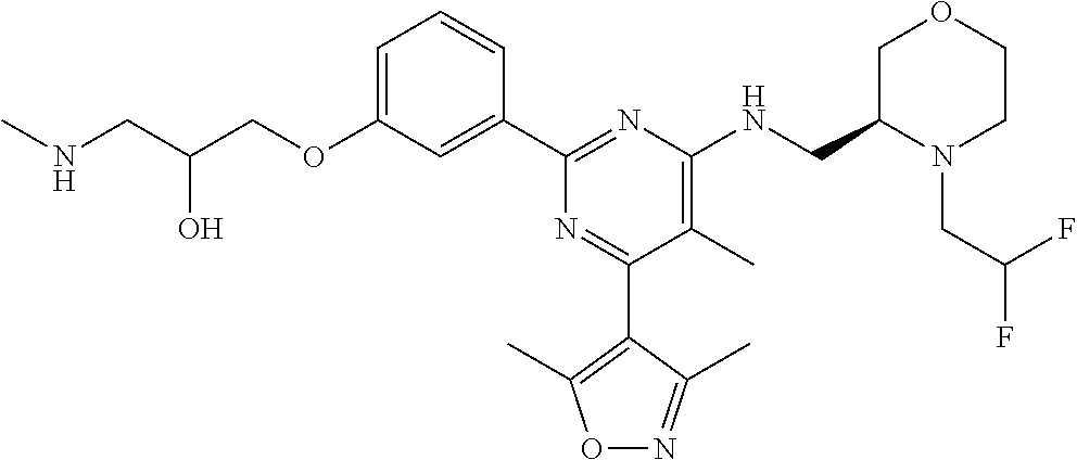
C1=C(OCC(CNC)O)C=C(C2=NC(NCC3N(CC(F)F)CCOC3)=C(C)C(C3=C(C)ON=C3C)=N2)C=C1
